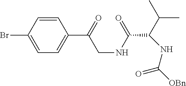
C1=CC(Br)=CC=C1C(=O)CNC(C(NC(=O)[OBn])C(C)C)=O
